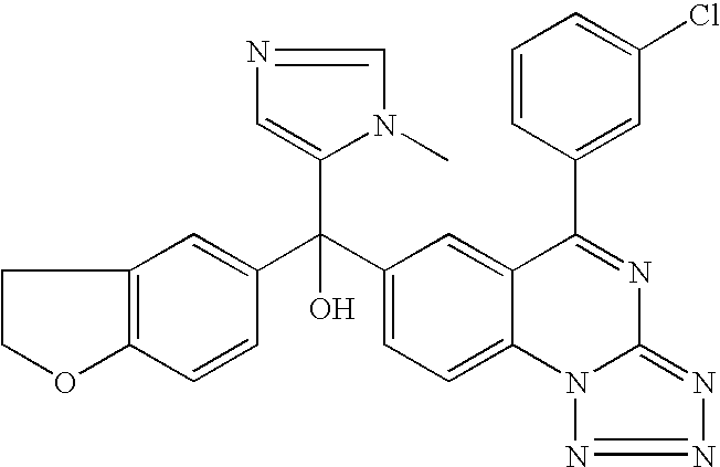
C1=CC(C(C2=CC=C3C(=C2)C(C2=CC(Cl)=CC=C2)=NC2=NN=NN32)(C2=CN=CN2C)O)=CC2=C1OCC2
